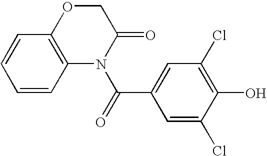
C1=CC2=C(C=C1)OCC(=O)N2C(=O)C1=CC(Cl)=C(O)C(Cl)=C1
